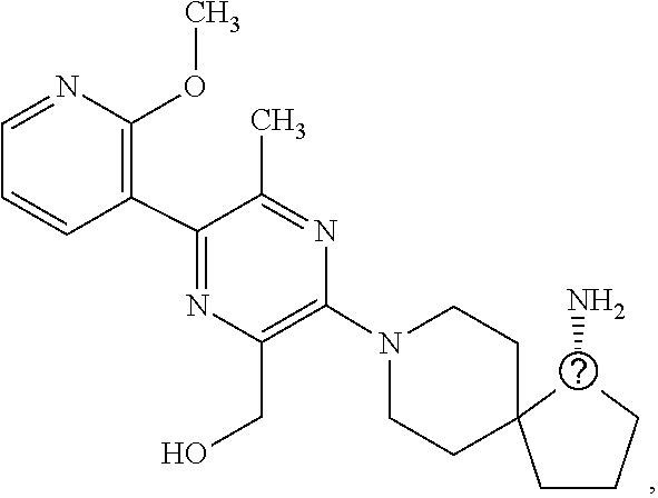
C1CN(C2=C(CO)N=C(C3=C(OC)N=CC=C3)C(C)=N2)CCC12CCCC2N
